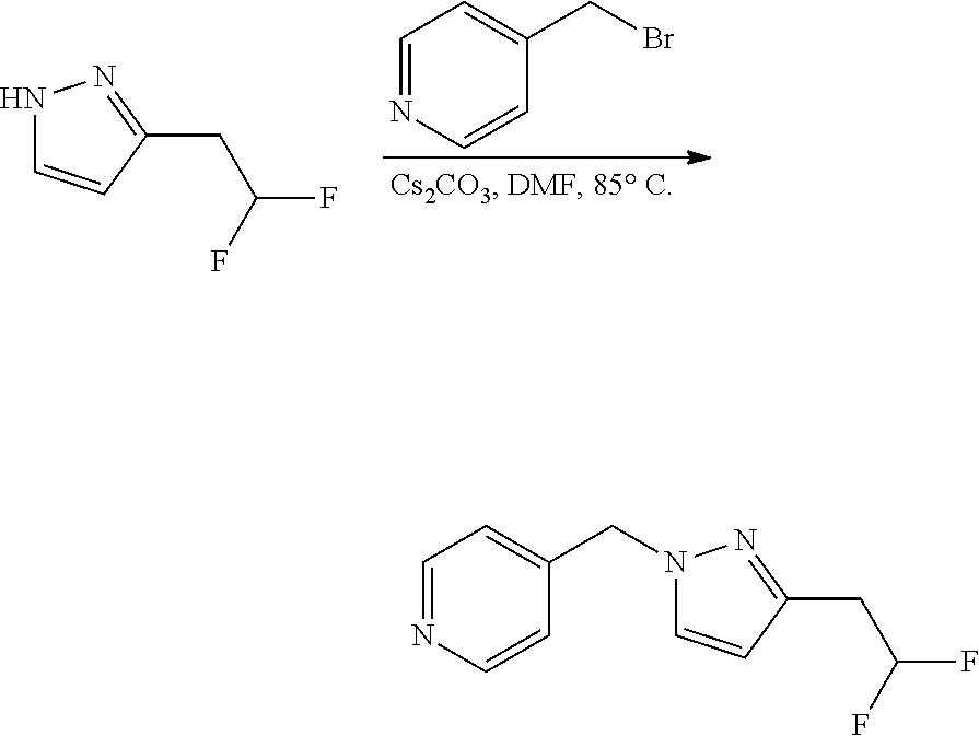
C1(CBr)=CC=NC=C1.C1=CC(CC(F)F)=NN1.C1=NC=CC(CN2C=CC(CC(F)F)=N2)=C1
